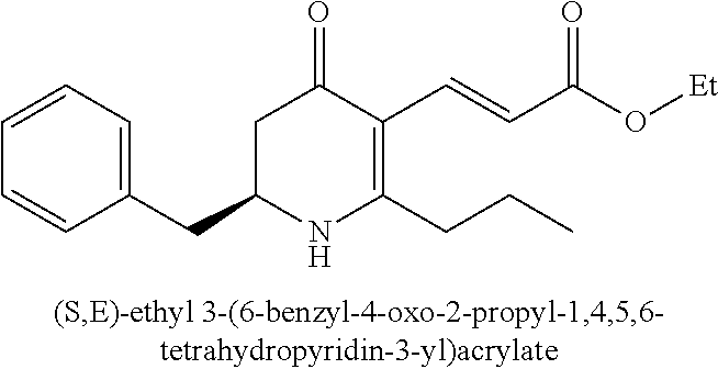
C1(CC2NC(CCC)=C(C=CC(O[Et])=O)C(=O)C2)=CC=CC=C1
